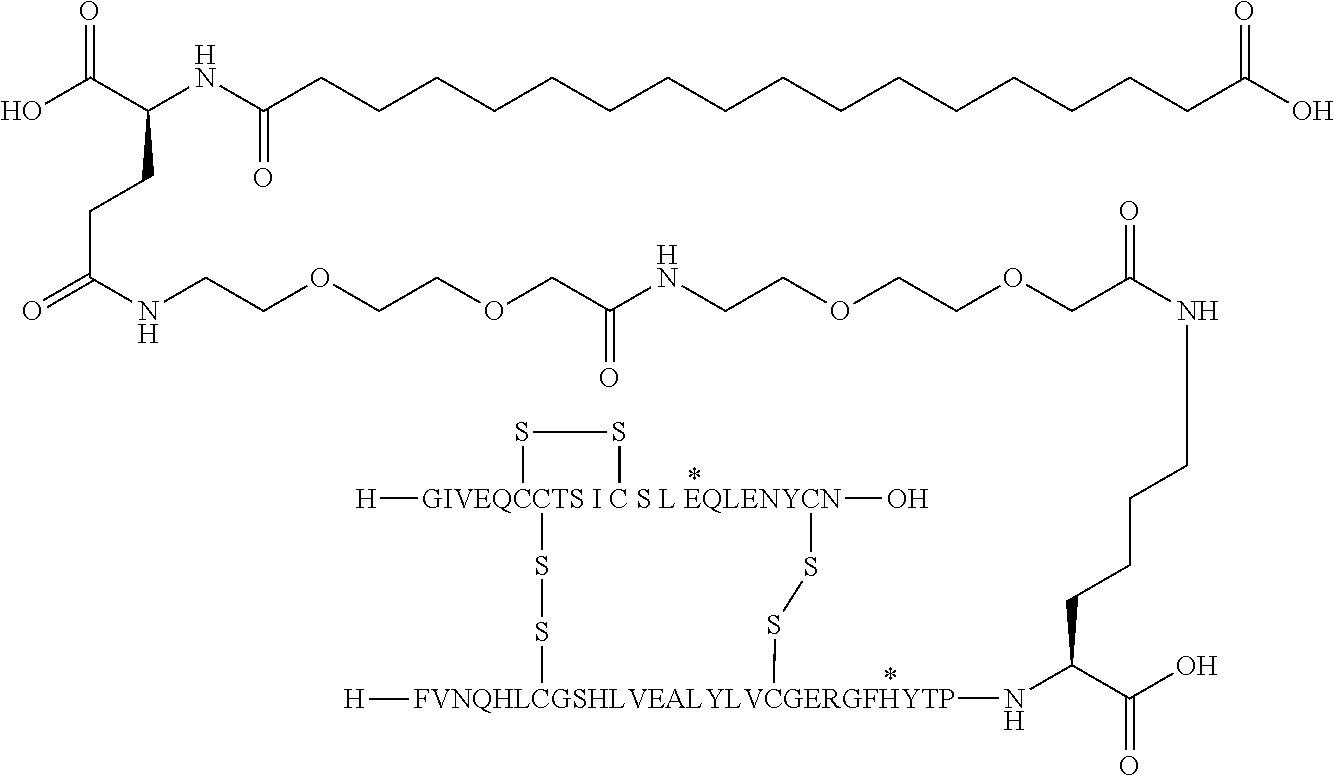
C(COCCOCCNC(COCCOCCNC(=O)CCC(C(O)=O)NC(CCCCCCCCCCCCCCCCC(O)=O)=O)=O)(=O)NCCCCC(C(O)=O)N[FVNQHLCGSHLVEALYLVCGERGFHYTP]1([H])SS[GIVEQCCTS I C S L EQLENYCN]2([H])(O)(SS1)SS2
